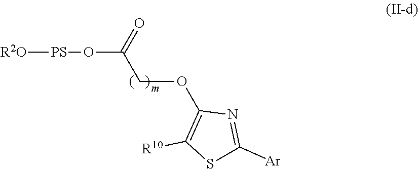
[PS](OC(COC1=C([R10])SC([Ar])=N1)=O)[R2O]
